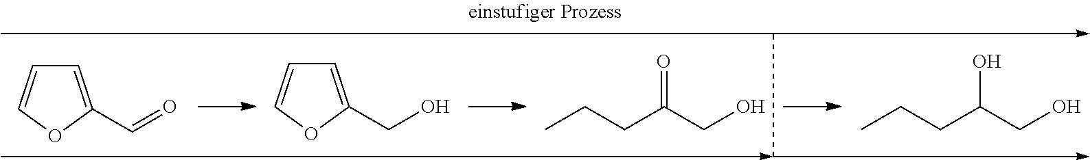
C1=C(C=O)OC=C1.C1=C(CO)OC=C1.CCCC(CO)=O.CCCC(CO)O.CC(C(<-C)->C)->C
